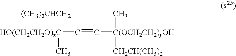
C(#C[C(OCH2CH2)yOH](C)[CH2CH(CH3)2])[HO(CH2CH2O)xC]([(CH3)2CHCH2])C
